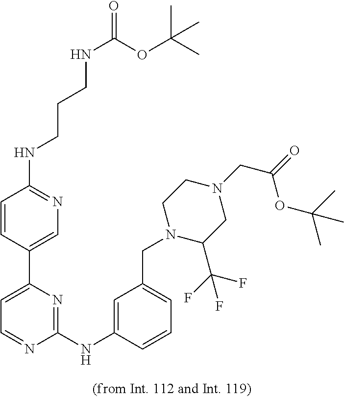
C1(NC2=CC(CN3C(C(F)(F)F)CN(CC(=O)OC(C)(C)C)CC3)=CC=C2)=NC(C2=CN=C(NCCCNC(=O)OC(C)(C)C)C=C2)=CC=N1
